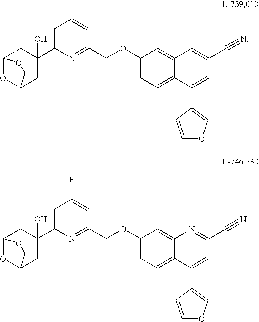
C12OC(CC(C3=CC=CC(COC4=CC=C5C(=C4)C=C(C#N)C=C5C4=COC=C4)=N3)(O)C1)CO2.C12OC(CC(C3=CC(F)=CC(COC4=CC=C5C(=C4)N=C(C#N)C=C5C4=COC=C4)=N3)(O)C1)CO2
